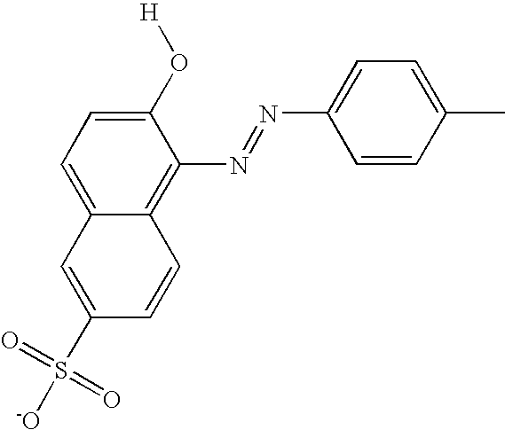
C1=C2C(=C(N=NC3=CC=C(C)C=C3)C(O[H])=C1)C=CC(S(=O)(=O)[-O])=C2
